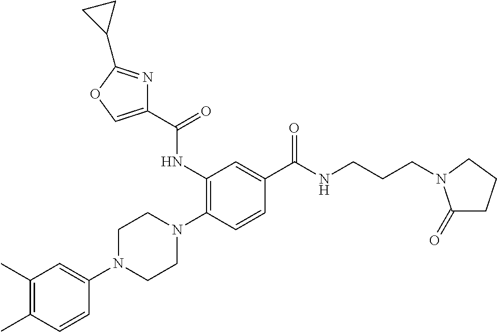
C1(C)=C(C)C=CC(N2CCN(C3=C(NC(=O)C4=COC(C5CC5)=N4)C=C(C(=O)NCCCN4C(=O)CCC4)C=C3)CC2)=C1
